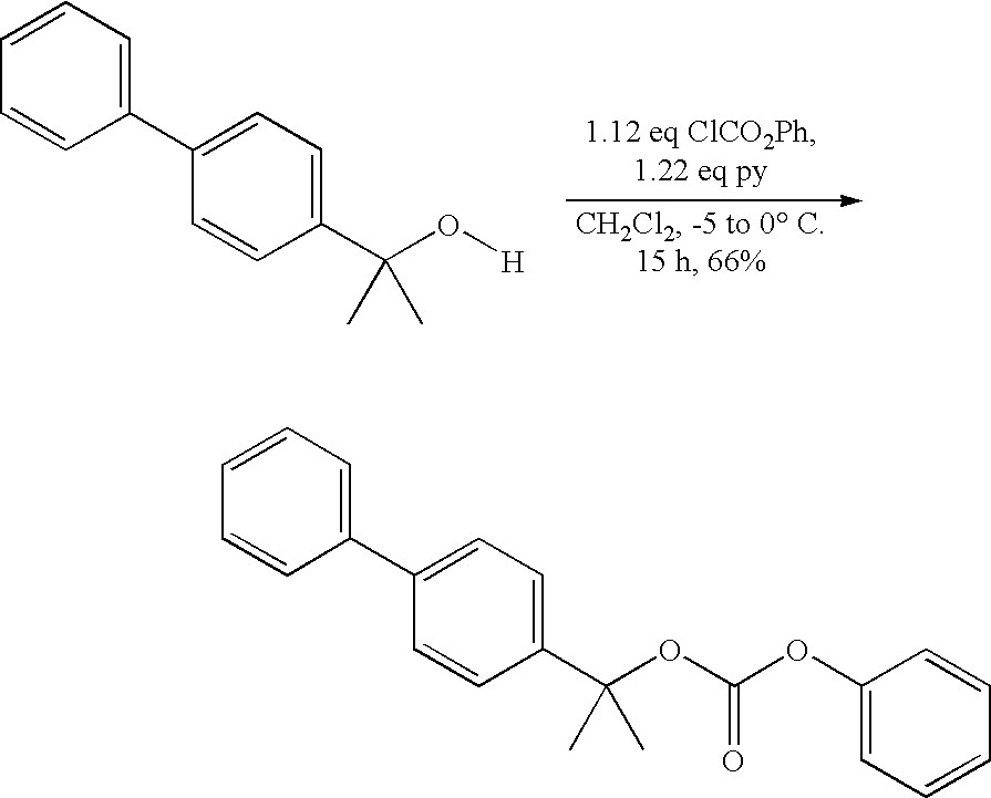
C1=CC=C(C2=CC=C(C(O[H])(C)C)C=C2)C=C1.C1=CC=C(C2=CC=C(C(OC(OC3=CC=CC=C3)=O)(C)C)C=C2)C=C1
